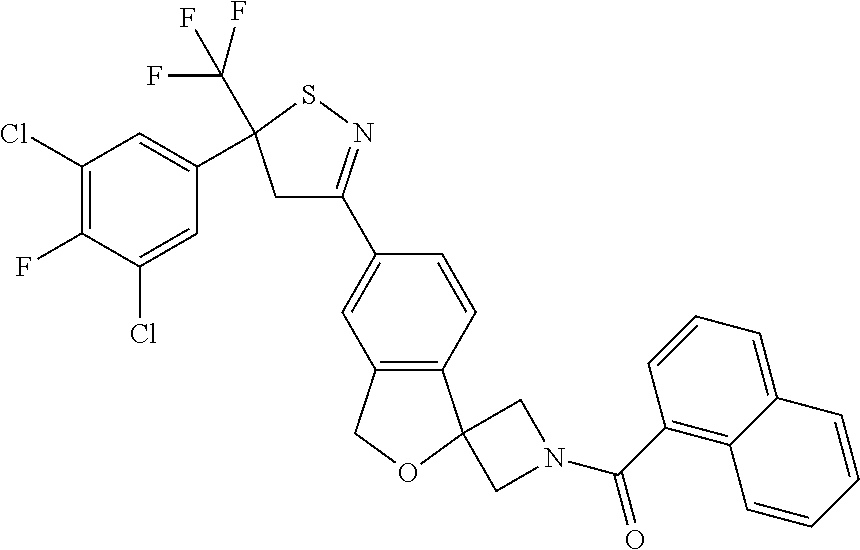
C1(Cl)=C(F)C(Cl)=CC(C2(C(F)(F)F)CC(C3=CC4=C(C=C3)C3(OC4)CN(C(C4=C5C(=CC=C4)C=CC=C5)=O)C3)=NS2)=C1
